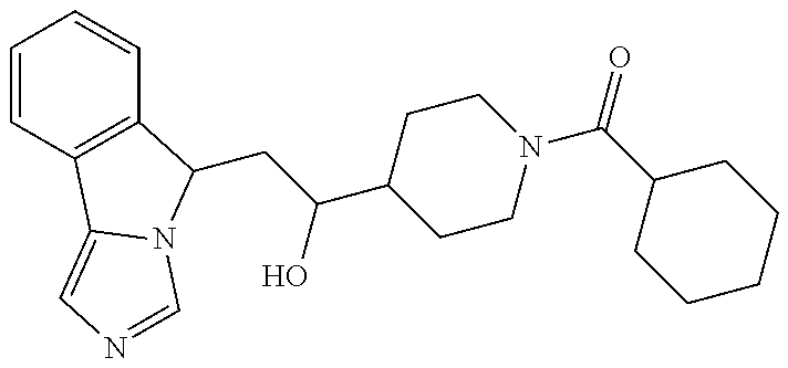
C1=CC2=C(C=C1)C(CC(O)C1CCN(C(=O)C3CCCCC3)CC1)N1C2=CN=C1
